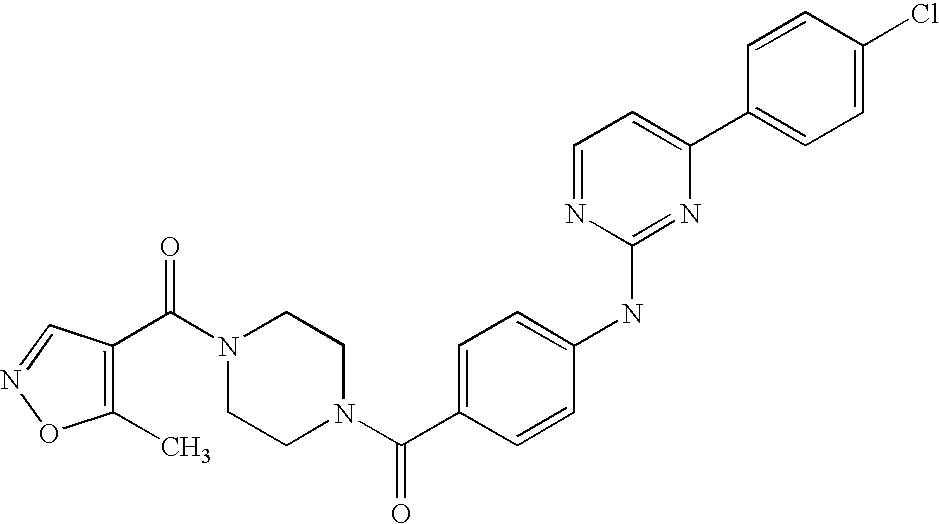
C(N1CCN(C(C2=CC=C(NC3=NC(C4=CC=C(Cl)C=C4)=CC=N3)C=C2)=O)CC1)(=O)C1=C(C)ON=C1
